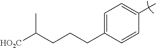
C1=C(CCCC([HO2C])C)C=CC(C)=C1
